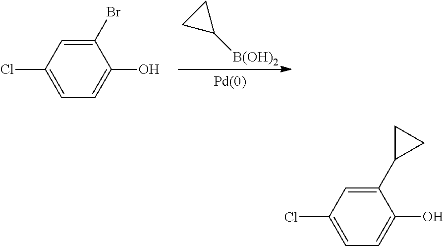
C1(Br)=CC(Cl)=CC=C1O.C1([B(OH)2])CC1.C1(C2CC2)=CC(Cl)=CC=C1O
